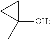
C1([OH])(C)CC1
